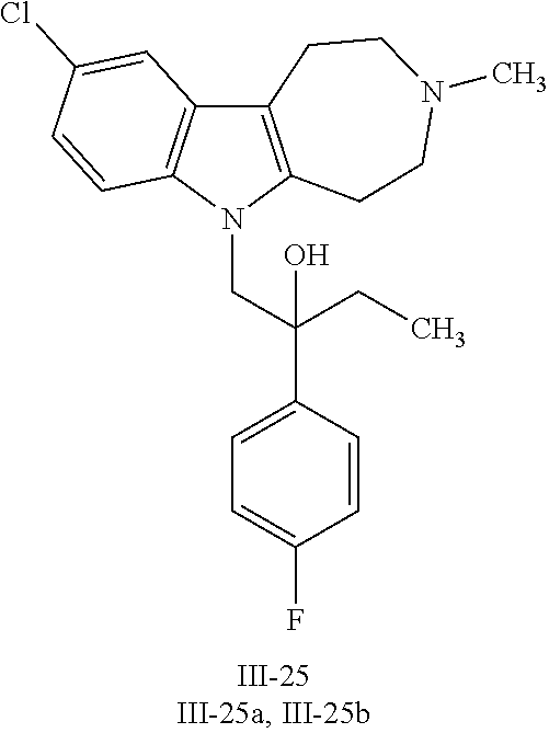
N1(CC(C2=CC=C(F)C=C2)(CC)O)C2=C(C3=C1C=CC(Cl)=C3)CCN(C)CC2
